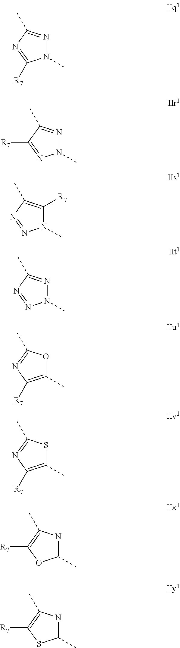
N1(C)N=C(C)N=C1[R7].N1(C)N=C(C)C([R7])=N1.N1(C)C([R7])=C(C)N=N1.N1(C)N=C(C)N=N1.C1(C)=C([R7])N=C(C)O1.C1(C)=C([R7])N=C(C)S1.C1(C)=NC(C)=C([R7])O1.C1(C)=NC(C)=C([R7])S1
